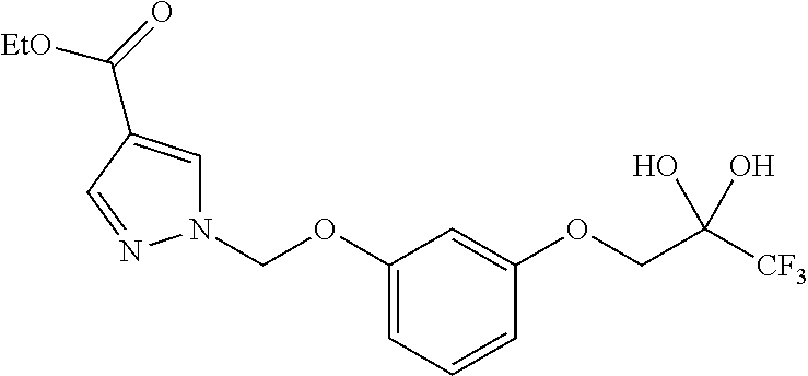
C1(OCN2C=C(C(=O)[EtO])C=N2)=CC=CC(OCC([CF3])(O)O)=C1
